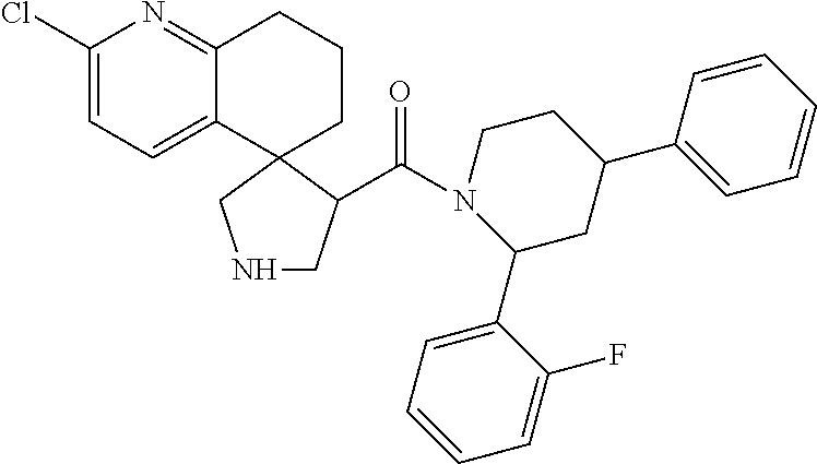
C1(Cl)=CC=C2C(=N1)CCCC21CNCC1C(N1CCC(C2=CC=CC=C2)CC1C1=CC=CC=C1F)=O
